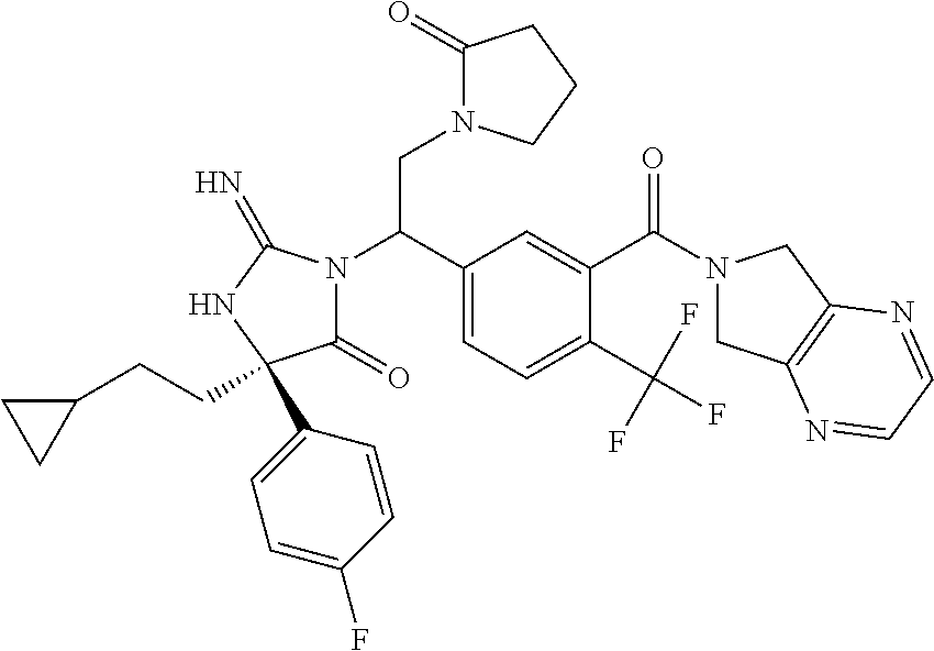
C(C1=CC=C(C(F)(F)F)C(C(=O)N2CC3=C(C2)N=CC=N3)=C1)(N1C(=O)C(C2=CC=C(F)C=C2)(CCC2CC2)NC1=N)CN1C(=O)CCC1
